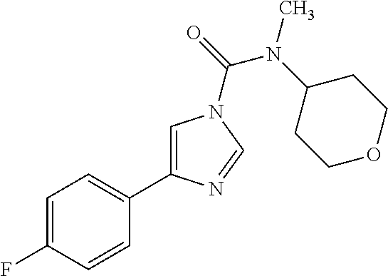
C1=C(F)C=CC(C2=CN(C(=O)N(C3CCOCC3)C)C=N2)=C1
